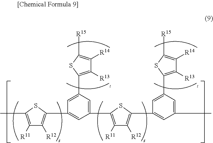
C1([R12])=C(C2=CC(C3=C([R11])C([R12])=C(C4=CC(C)=CC(C5=C([R13])C([R14])=C([R15])S5)=C4)S3)=CC(C3=C([R13])C([R14])=C([R15])S3)=C2)SC(C)=C1[R11]
